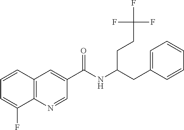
C1=CC2=C(C(F)=C1)N=CC(C(NC(CC1=CC=CC=C1)CCC(F)(F)F)=O)=C2
